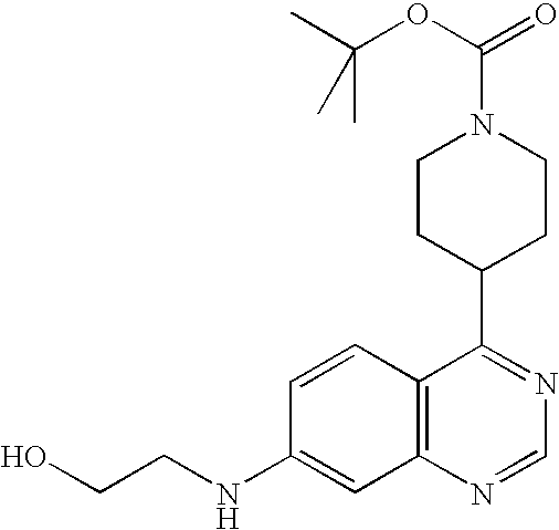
C12=C(N=CN=C1C1CCN(C(OC(C)(C)C)=O)CC1)C=C(NCCO)C=C2
